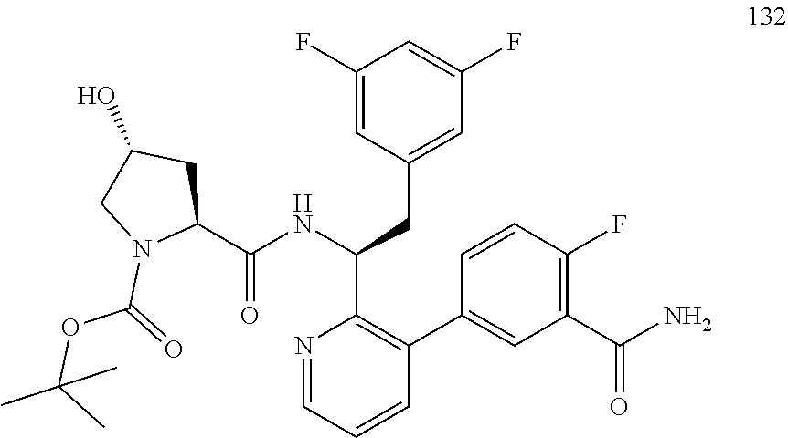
N1=CC=CC(C2=CC(C(N)=O)=C(F)C=C2)=C1C(NC(=O)C1CC(O)CN1C(=O)OC(C)(C)C)CC1=CC(F)=CC(F)=C1
